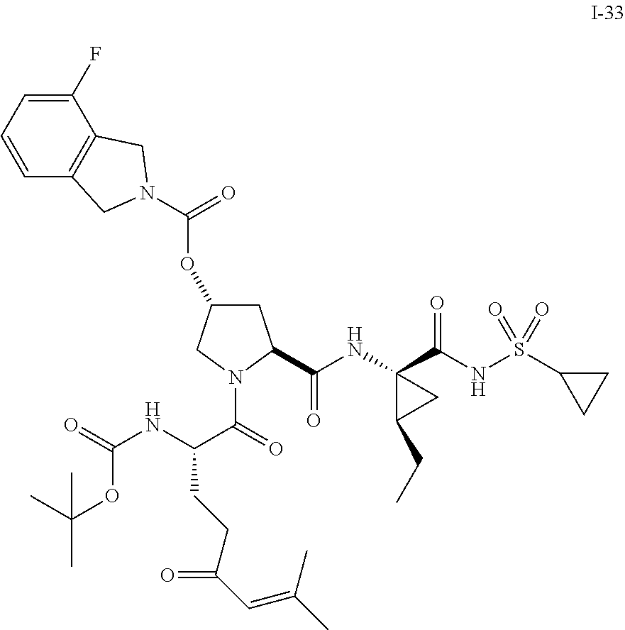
C1(F)=CC=CC2=C1CN(C(=O)OC1CC(C(NC3(C(NS(C4CC4)(=O)=O)=O)C(CC)C3)=O)N(C(=O)C(NC(=O)OC(C)(C)C)CCC(C=C(C)C)=O)C1)C2
